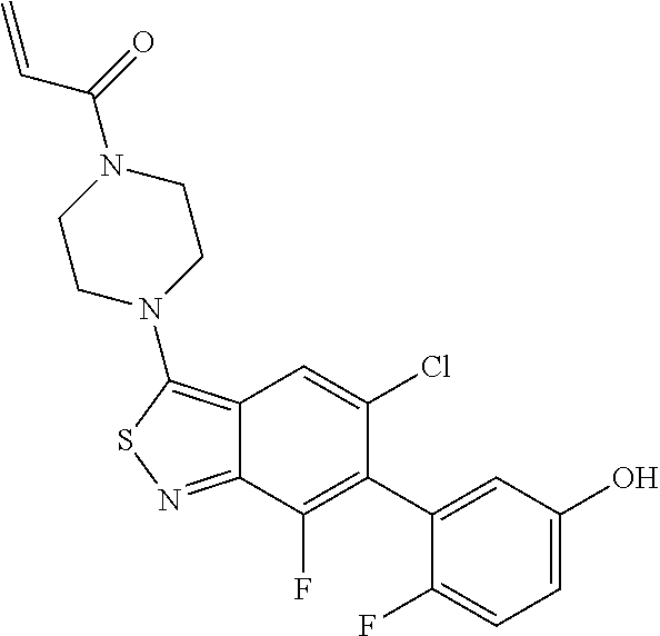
C12=C(N3CCN(C(C=C)=O)CC3)SN=C1C(F)=C(C1=CC(O)=CC=C1F)C(Cl)=C2
